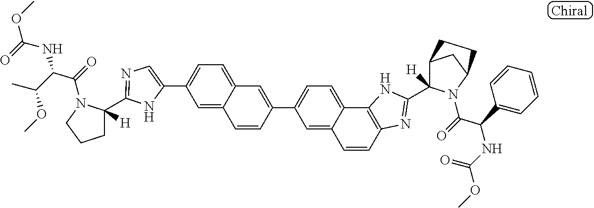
C1(C2=CC=C3C(=C2)C=CC(C2=CC=C4C(=C2)C=CC2=C4NC(C4([H])C5CC(N4C(C(C4=CC=CC=C4)NC(=O)OC)=O)CC5)=N2)=C3)=CN=C(C2([H])CCCN2C(=O)C(C(C)OC)NC(=O)OC)N1
